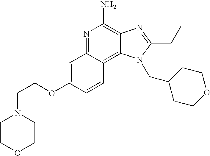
C1=C(OCCN2CCOCC2)C=CC2=C3C(=C(N)N=C12)N=C(CC)N3CC1CCOCC1
